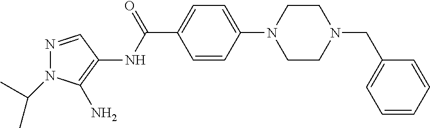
N1=CC(NC(C2=CC=C(N3CCN(CC4=CC=CC=C4)CC3)C=C2)=O)=C(N)N1C(C)C
